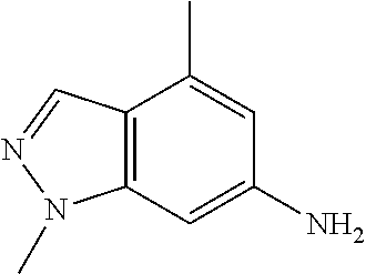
C12=C(C=C(N)C=C1C)N(C)N=C2
